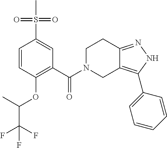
C12=C(C3=CC=CC=C3)NN=C1CCN(C(=O)C1=C(OC(C)C(F)(F)F)C=CC(S(C)(=O)=O)=C1)C2
